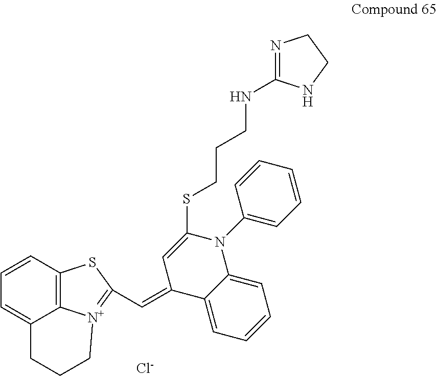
C1=C2C3=C(C=C1)SC(C=C1C4=CC=CC=C4N(C4=CC=CC=C4)C(SCCCNC4=NCCN4)=C1)=[N+]3CCC2.[Cl-]
